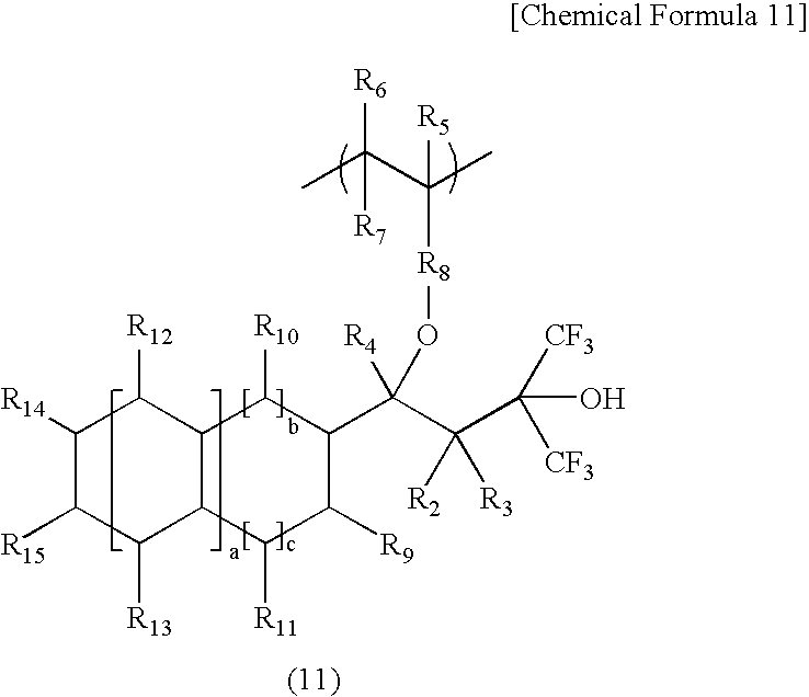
[R8](OC([R4])(C(C([CF3])([CF3])O)([R2])[R3])C1C([R10])C2C(C([R11])C1[R9])C([R13])C([R15])C([R14])C2[R12])C(C)(C(C)([R6])[R7])[R5]
